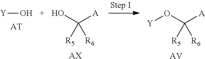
[Y]O.[AT].OC([A])([R5])[R6].[AX].O(C([A])([R5])[R6])[Y].[AV]
